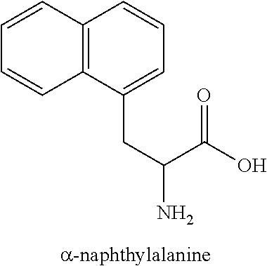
C12=C(C(CC(N)C(O)=O)=CC=C1)C=CC=C2
